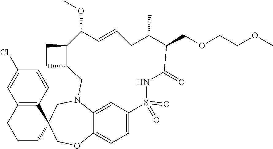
C12=C(C=CC(Cl)=C1)C1(CCC2)COC2=CC=C3C=C2N(C1)CC1C(CC1)C(OC)C=CCC(C)C(COCCOC)C(=O)NS3(=O)=O
